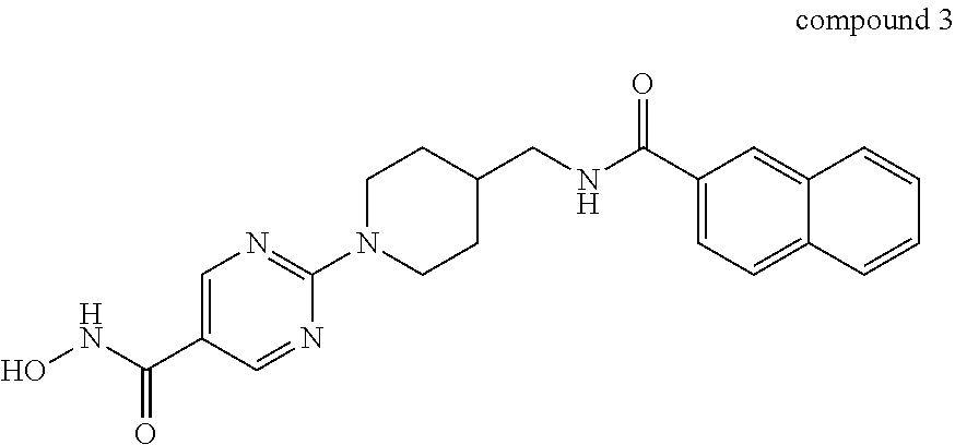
C1(C(NCC2CCN(C3=NC=C(C(=O)NO)C=N3)CC2)=O)=CC=C2C(=C1)C=CC=C2
